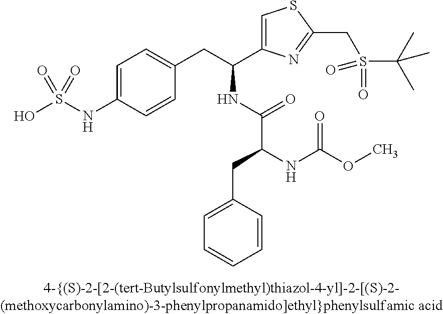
OS(NC1=CC=C(CC(C2=CSC(CS(C(C)(C)C)(=O)=O)=N2)NC(C(NC(OC)=O)CC2=CC=CC=C2)=O)C=C1)(=O)=O
